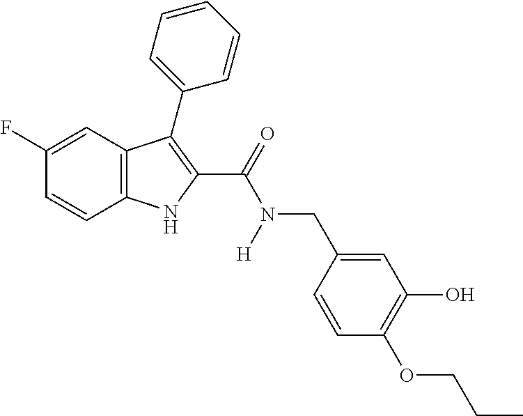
C1(F)=CC2=C(C=C1)NC(C(=O)N(CC1=CC(O)=C(OCCC)C=C1)[H])=C2C1=CC=CC=C1
